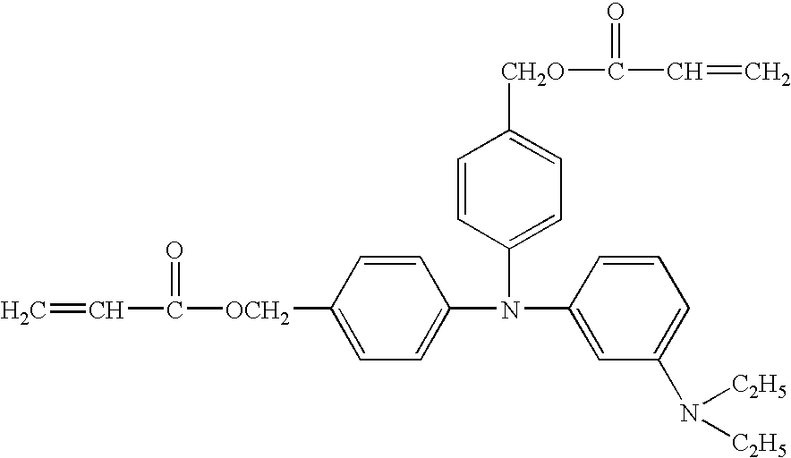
C=CC([OCH2]C1=CC=C(N(C2=CC(N([C2H5])[C2H5])=CC=C2)C2=CC=C([CH2O]C(=O)C=C)C=C2)C=C1)=O
